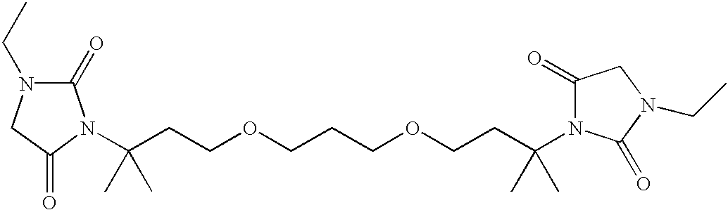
C(CCOCCCOCCC(C)(C)N1C(=O)CN(CC)C1=O)(C)(C)N1C(=O)N(CC)CC1=O
